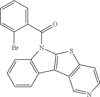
C(C1=CC=CC=C1Br)(=O)N1C2=C(C=CC=C2)C2=C1SC1=C2C=NC=C1
